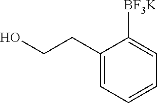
C1(CCO)=CC=CC=C1[BF3K]
